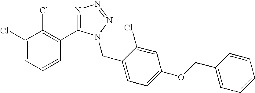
C1(Cl)=CC=CC(C2=NN=NN2CC2=CC=C(OCC3=CC=CC=C3)C=C2Cl)=C1Cl
